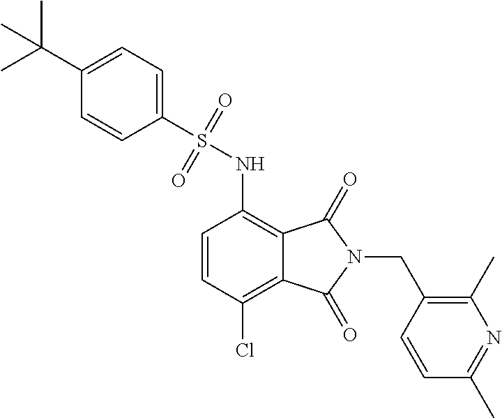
C1(S(NC2=C3C(=C(Cl)C=C2)C(=O)N(CC2=C(C)N=C(C)C=C2)C3=O)(=O)=O)=CC=C(C(C)(C)C)C=C1
